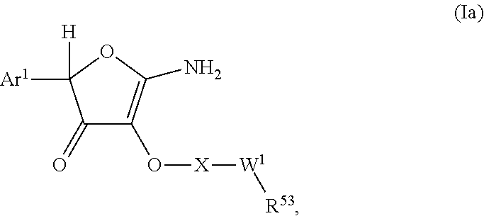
C1(=O)C(O[X][W1][R53])=C(N)OC1([Ar1])[H]
